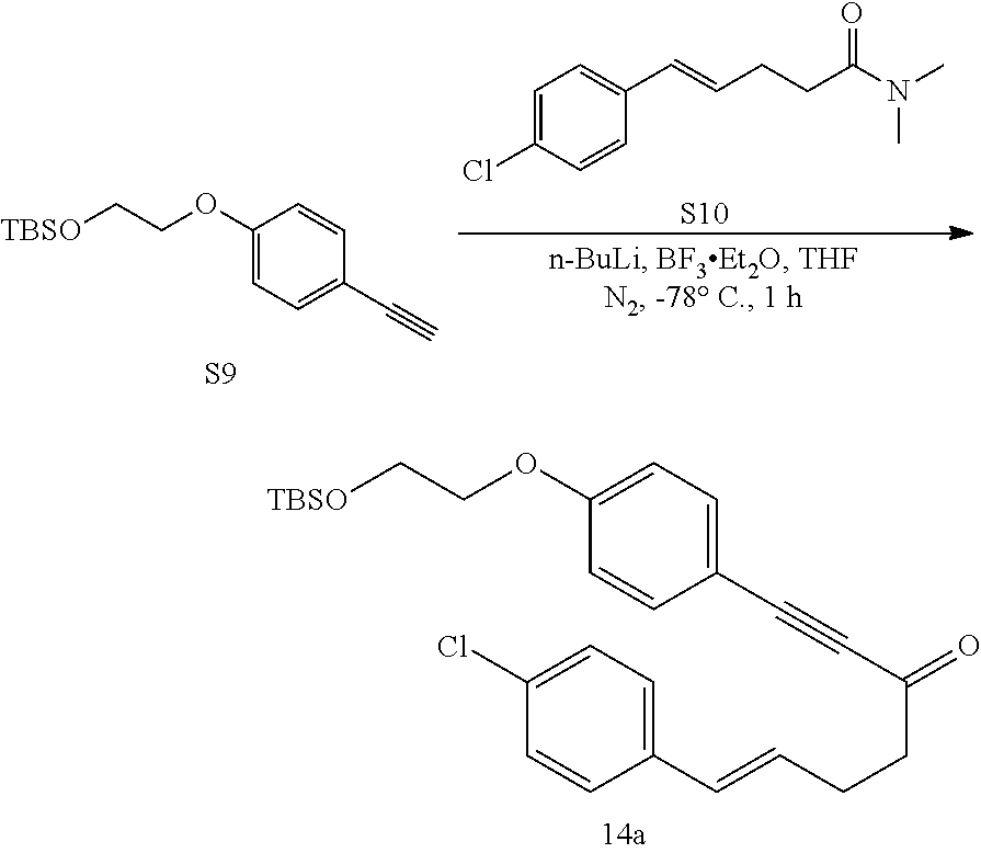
C1(C=CCCC(C#CC2=CC=C(OCC[TBSO])C=C2)=O)=CC=C(Cl)C=C1.C1(OCC[TBSO])=CC=C(C#C)C=C1.[S9].C1=C(Cl)C=CC(C=CCCC(N(C)C)=O)=C1.[S10]
